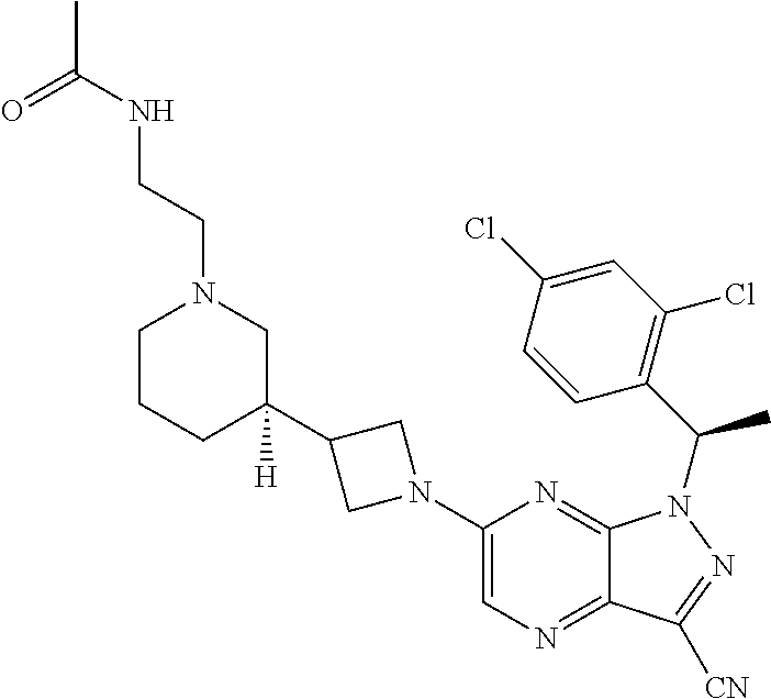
C1CCC(C2CN(C3=CN=C4C(=N3)N(C(C3=C(Cl)C=C(Cl)C=C3)C)N=C4[CN])C2)([H])CN1CCNC(=O)C
